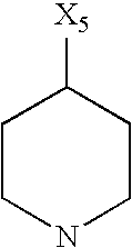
C1CNCCC1[X5]
